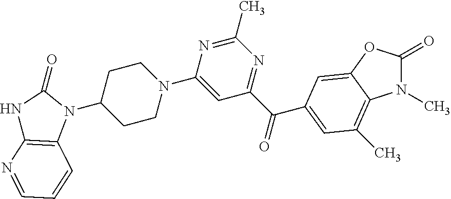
N1(C)C(=O)OC2=CC(C(=O)C3=NC(C)=NC(N4CCC(N5C(=O)NC6=C5C=CC=N6)CC4)=C3)=CC(C)=C12
